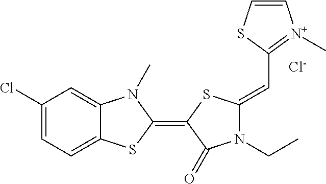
[Cl-].C1(Cl)=CC=C2C(=C1)N(C)C(=C1SC(=CC3=[N+](C)C=CS3)N(CC)C1=O)S2
